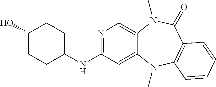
N1=C(NC2CCC(O)CC2)C=C2C(=C1)N(C)C(=O)C1=C(N2C)C=CC=C1
